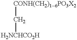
[H2NCHCO2H]C[CONH(CH2)16PO3X2]
